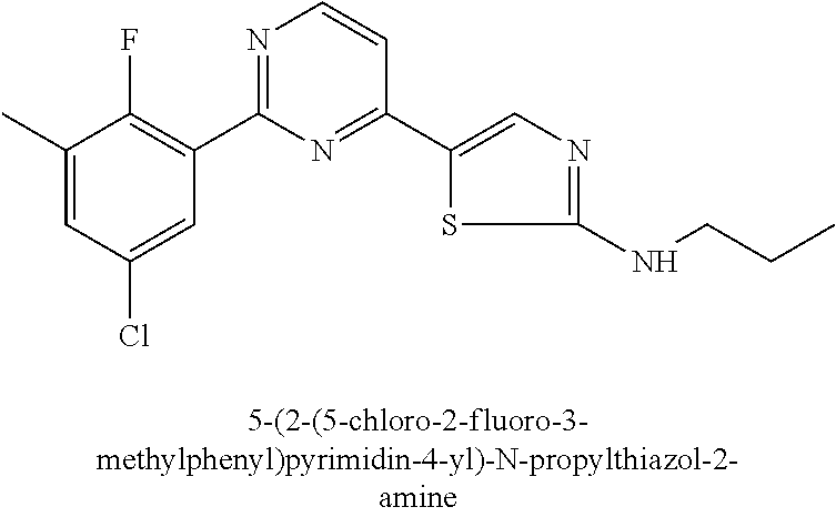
C1(C)=CC(Cl)=CC(C2=NC=CC(C3=CN=C(NCCC)S3)=N2)=C1F
